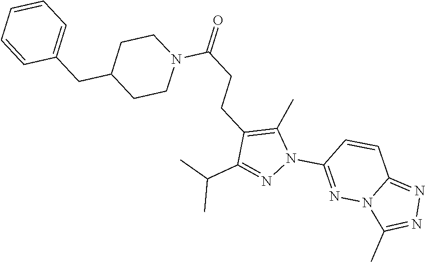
N1(C(=O)CCC2=C(C)N(C3=NN4C(=NN=C4C)C=C3)N=C2C(C)C)CCC(CC2=CC=CC=C2)CC1
